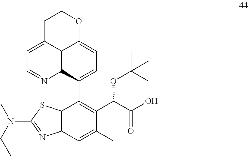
C1(C2=C(C(C(O)=O)OC(C)(C)C)C(C)=CC3=C2SC(N(CC)C)=N3)=CC=C2C3=C1N=CC=C3CCO2
